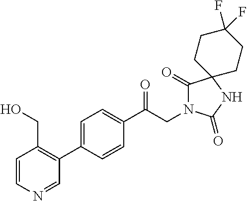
C1(C(CN2C(=O)C3(NC2=O)CCC(F)(F)CC3)=O)=CC=C(C2=C(CO)C=CN=C2)C=C1
